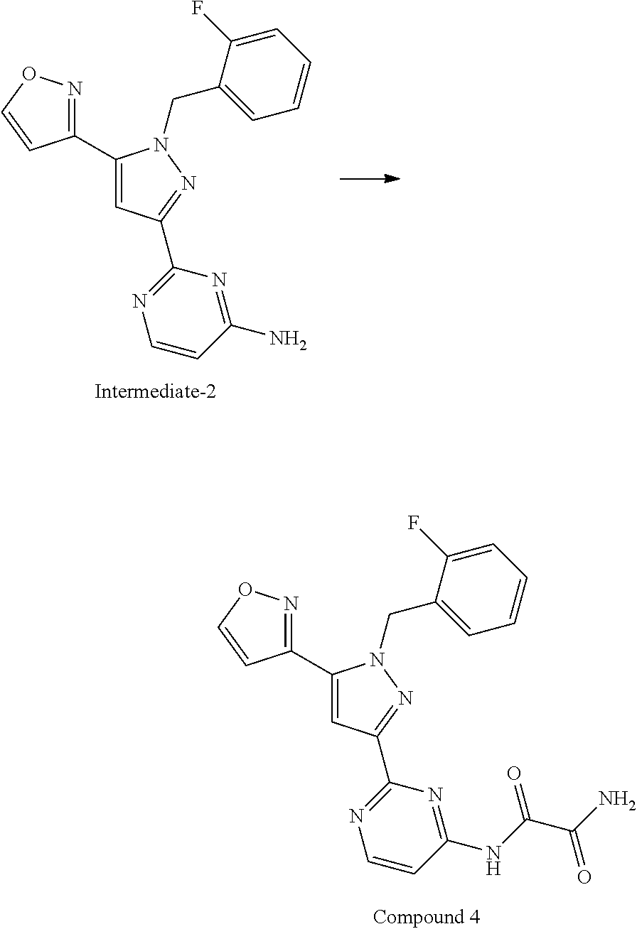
C1(C2=CC(C3=NC=CC(NC(C(N)=O)=O)=N3)=NN2CC2=CC=CC=C2F)=NOC=C1.C1(C2=CC(C3=NC=CC(N)=N3)=NN2CC2=CC=CC=C2F)=NOC=C1
